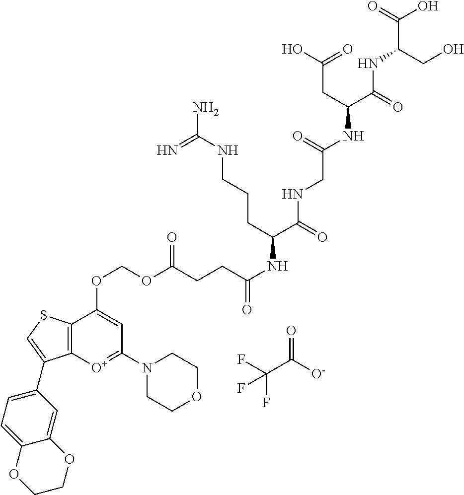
C12=C(C(OCOC(CCC(NC(C(=O)NCC(NC(C(=O)NC(C(O)=O)CO)CC(O)=O)=O)CCCNC(N)=N)=O)=O)=CC(N3CCOCC3)=[O+]1)SC=C2C1=CC=C2C(=C1)OCCO2.FC(C([O-])=O)(F)F
